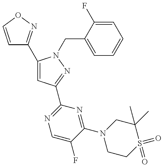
C1=CON=C1C1=CC(C2=NC=C(F)C(N3CCS(=O)(=O)C(C)(C)C3)=N2)=NN1CC1=CC=CC=C1F
